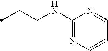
C1(NCCC)=NC=CC=N1
